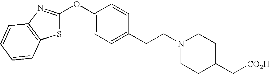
C1=C(OC2=NC3=C(S2)C=CC=C3)C=CC(CCN2CCC(C[CO2H])CC2)=C1
